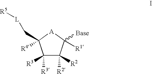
C1([R3])([R3])C([R2])([R2])C([R1])([Base])[A]C1([R4])C[L][R5]
